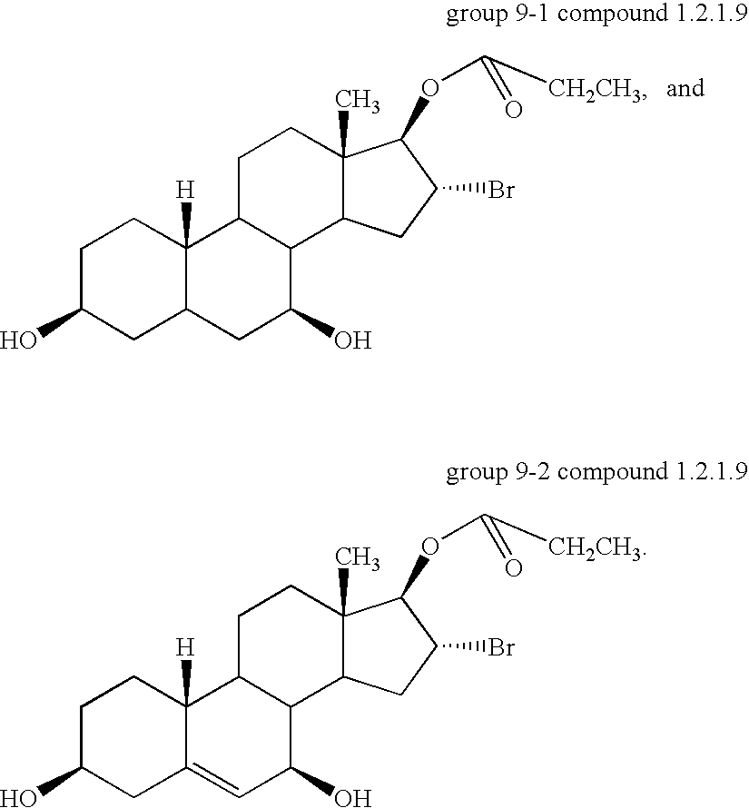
C1C(O)CC2C([H])(C1)C1C(C(O)C2)C2C(C)(CC1)C(OC(=O)[CH2CH3])C(Br)C2.C1C(O)CC2=CC(O)C3C(C2([H])C1)CCC1(C)C3CC(Br)C1OC(=O)[CH2CH3]
